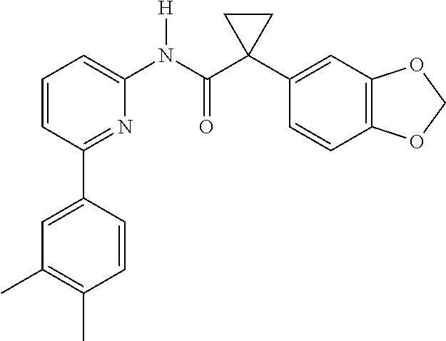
C1=CC(C2=CC(C)=C(C)C=C2)=NC(N(C(C2(C3=CC4=C(C=C3)OCO4)CC2)=O)[H])=C1
